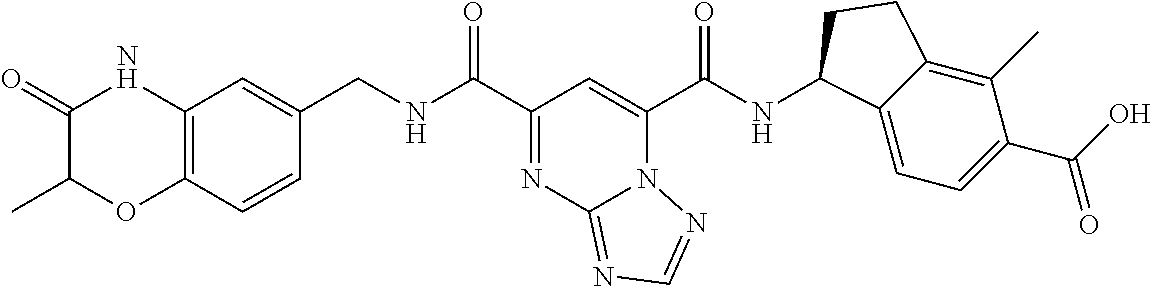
C12=C(C=CC(CNC(C3=NC4=NC=NN4C(C(NC4C5=CC=C(C(O)=O)C(C)=C5CC4)=O)=C3)=O)=C1)OC(C)C(=O)N2
